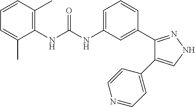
C1(NC(NC2=CC=CC(C3=NNC=C3C3=CC=NC=C3)=C2)=O)=C(C)C=CC=C1C
